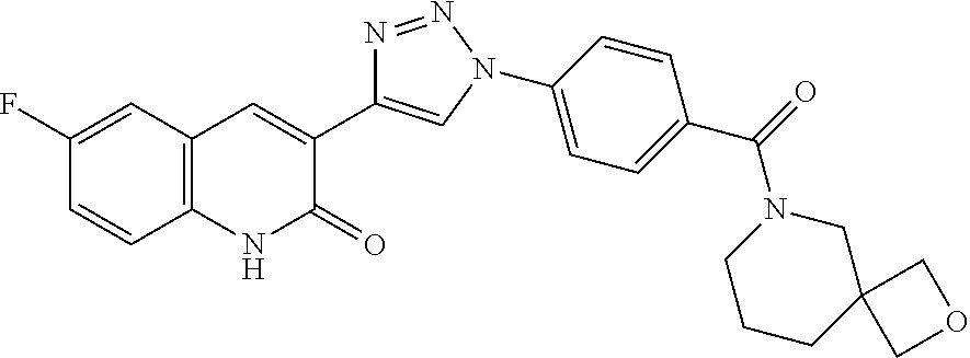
C12=C(C=C(F)C=C1)C=C(C1=CN(C3=CC=C(C(=O)N4CCCC5(C4)COC5)C=C3)N=N1)C(=O)N2
